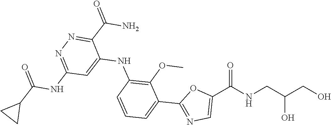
C(C(CNC(C1=CN=C(C2=CC=CC(NC3=CC(NC(=O)C4CC4)=NN=C3C(N)=O)=C2OC)O1)=O)O)O
